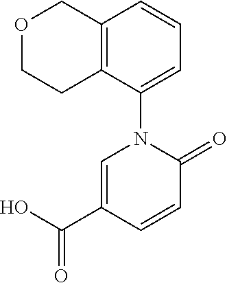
C1=C(C(O)=O)C=CC(=O)N1C1=CC=CC2=C1CCOC2
